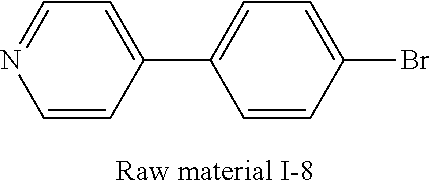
C1=CC(C2=CC=C(Br)C=C2)=CC=N1
